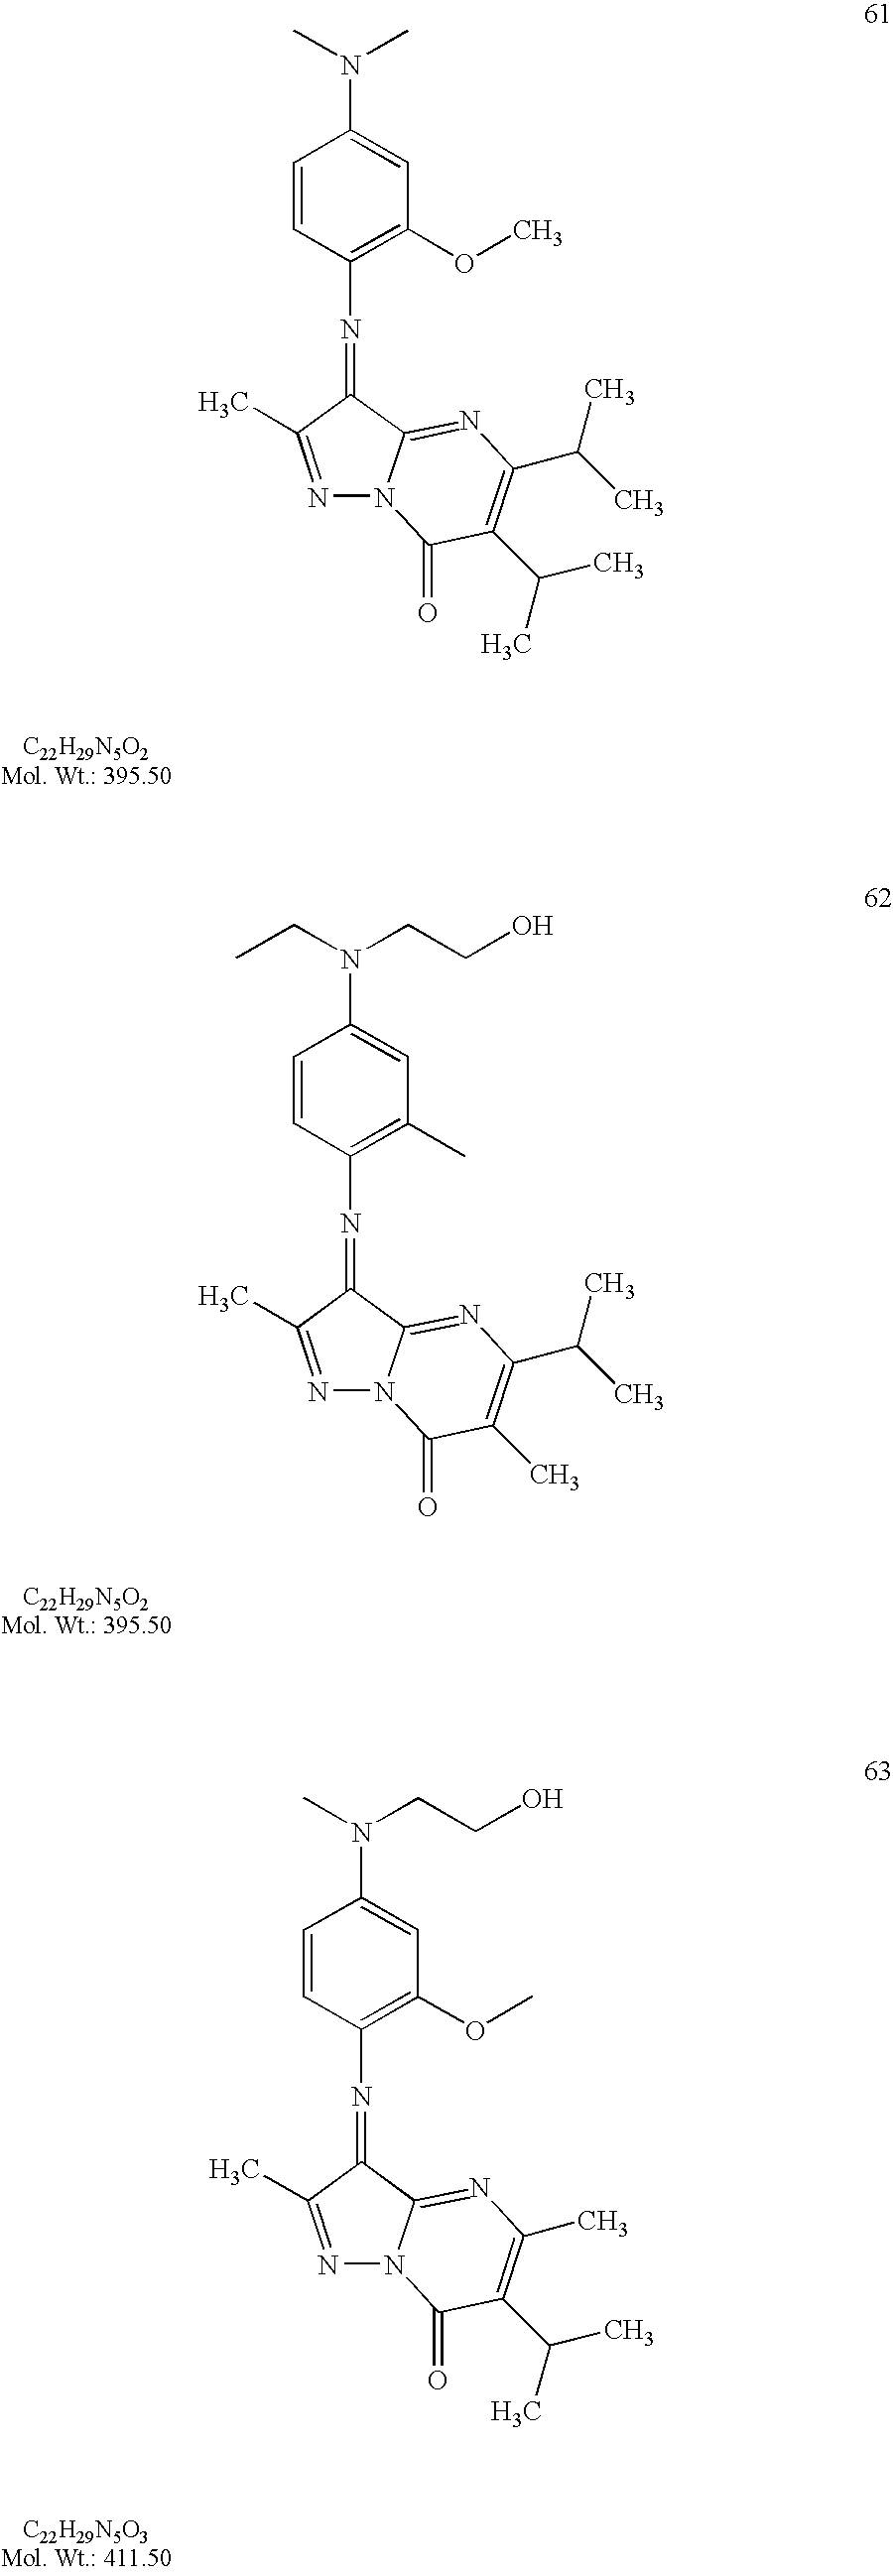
C1=CC(N=C2C3=NC(C(C)C)=C(C)C(=O)N3N=C2C)=C(C)C=C1N(CC)CCO.C1=CC(N=C2C3=NC(C)=C(C(C)C)C(=O)N3N=C2C)=C(OC)C=C1N(C)CCO.C1=CC(N=C2C3=NC(C(C)C)=C(C(C)C)C(=O)N3N=C2C)=C(OC)C=C1N(C)C
